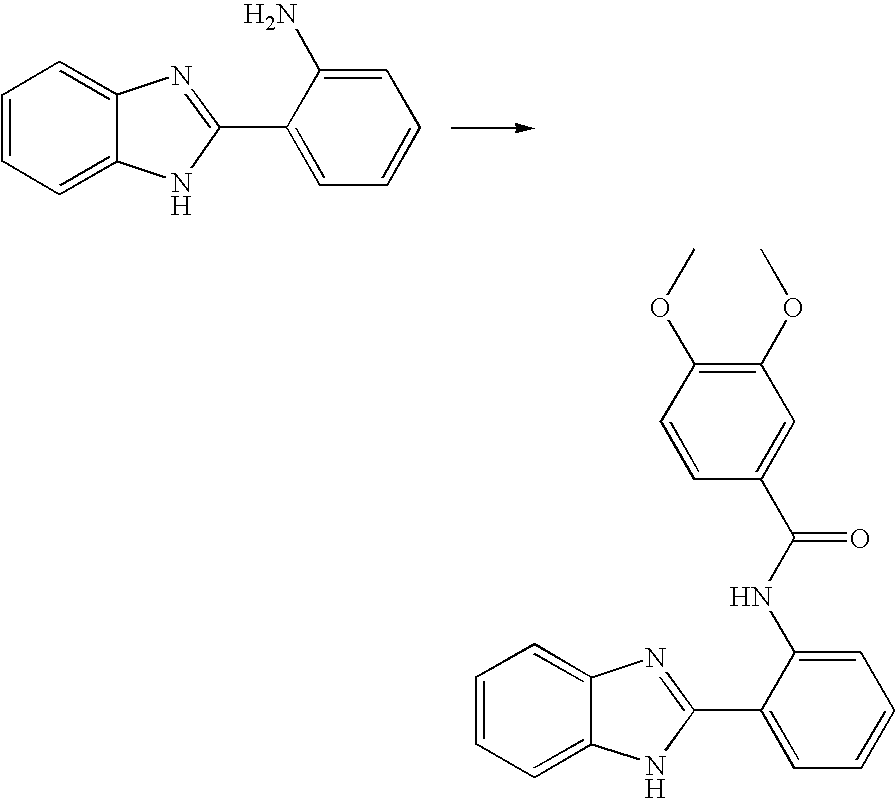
C1=CC=C2C(=C1)N=C(C1=CC=CC=C1N)N2.C1=CC=C2C(=C1)N=C(C1=CC=CC=C1NC(=O)C1=CC(OC)=C(OC)C=C1)N2
